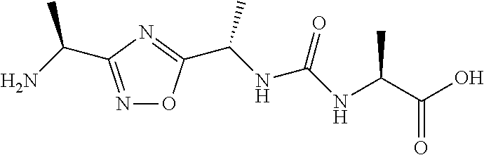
N1=C(C(N)C)N=C(C(NC(NC(C(O)=O)C)=O)C)O1
